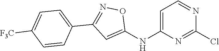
C1=C(NC2=CC(C3=CC=C([F3C])C=C3)=NO2)N=C(Cl)N=C1
